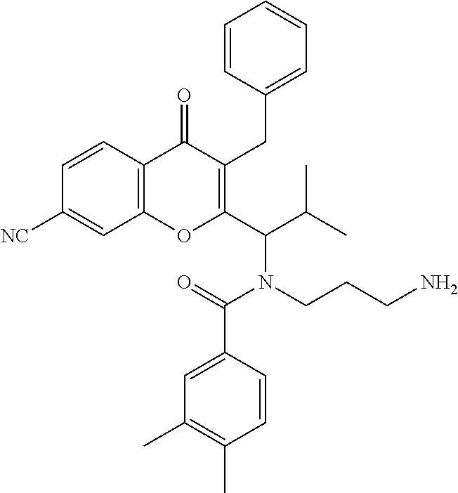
C1=CC2=C(C=C1[NC])OC(C(C(C)C)N(CCCN)C(=O)C1=CC(C)=C(C)C=C1)=C(CC1=CC=CC=C1)C2=O
